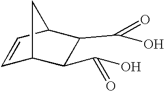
C1=CC2C(C(=O)O)C(C(O)=O)C1C2
